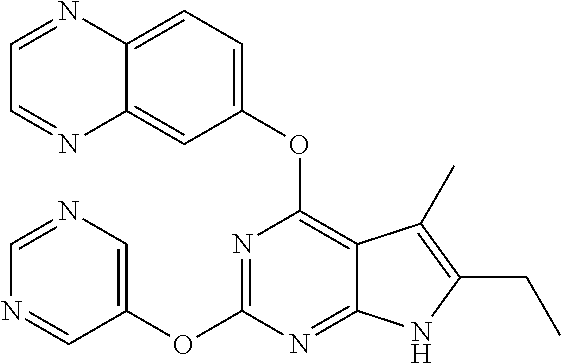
C1(OC2=NC(OC3=CC=C4C(=C3)N=CC=N4)=C3C(=N2)NC(CC)=C3C)=CN=CN=C1
